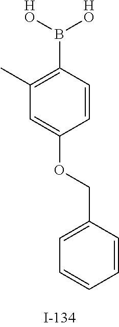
C1(C)=C(B([HO])[HO])C=CC(OCC2=CC=CC=C2)=C1
